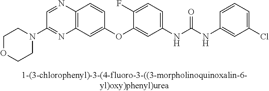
C12=C(C=C(OC3=CC(NC(NC4=CC(Cl)=CC=C4)=O)=CC=C3F)C=C1)N=C(N1CCOCC1)C=N2
